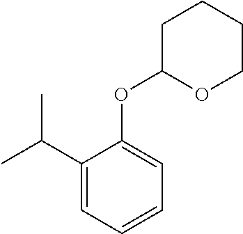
C1=C(OC2OCCCC2)C(C(C)C)=CC=C1
